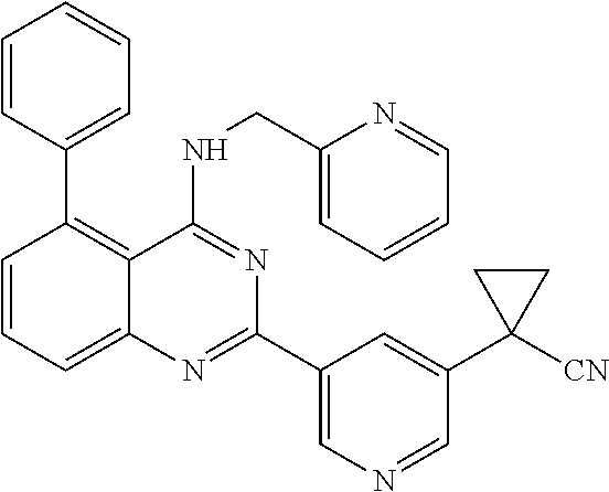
C1=CC(C2=C3C(=CC=C2)N=C(C2=CN=CC(C4([CN])CC4)=C2)N=C3NCC2=CC=CC=N2)=CC=C1
